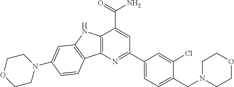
C12=C(N=C(C3=CC=C(CN4CCOCC4)C(Cl)=C3)C=C1C(=O)N)C1=C(N2)C=C(N2CCOCC2)C=C1
